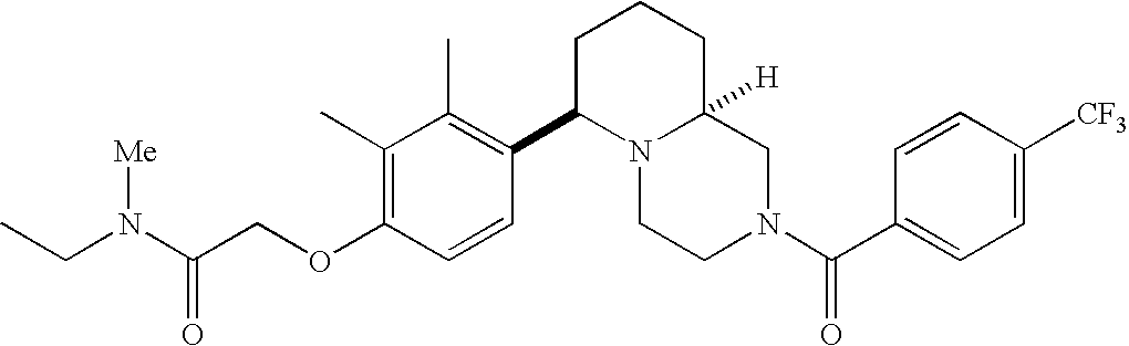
C(COC1=C(C)C(C)=C(C2N3C([H])(CN(C(C4=CC=C([CF3])C=C4)=O)CC3)CCC2)C=C1)(N(CC)[Me])=O
